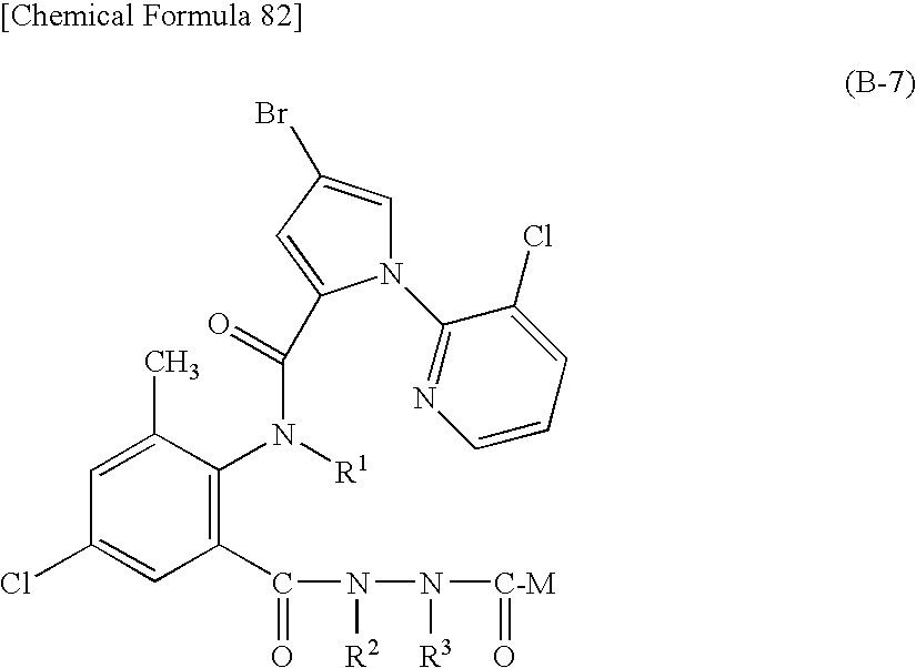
C1=C(C)C(N([R1])C(=O)C2=CC(Br)=CN2C2=NC=CC=C2Cl)=C(C(N(N([C-M]=O)[R3])[R2])=O)C=C1Cl
